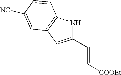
[NC]C1=CC2=C(NC(C=C[COOEt])=C2)C=C1
